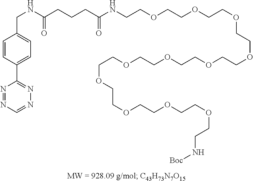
N1=NC=NN=C1C1=CC=C(CNC(CCCC(NCCOCCOCCOCCOCCOCCOCCOCCOCCOCCOCCOCCN[Boc])=O)=O)C=C1
